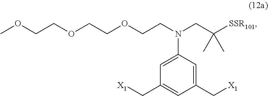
[X1]CC1=CC(N(CCOCCOCCOC)CC([SSR101])(C)C)=CC(C[X1])=C1
